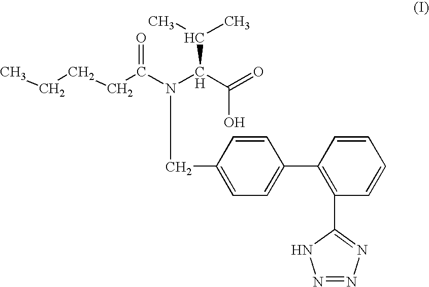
N1=NN=C(C2=C(C3=CC=C(CN(C(C(=O)O)C(C)C)C(CCCC)=O)C=C3)C=CC=C2)N1
